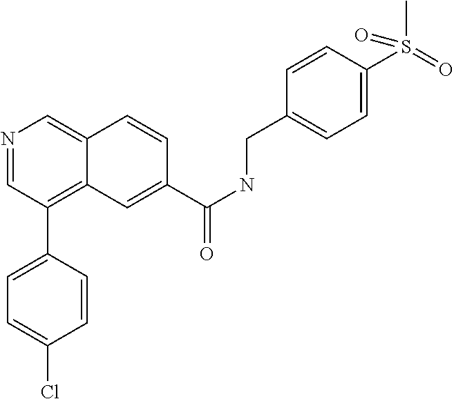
N1=CC(C2=CC=C(Cl)C=C2)=C2C(=C1)C=CC(C(NCC1=CC=C(S(C)(=O)=O)C=C1)=O)=C2
